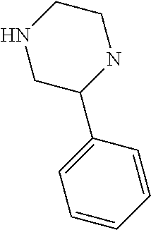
C1C(C2=CC=CC=C2)NCCN1
